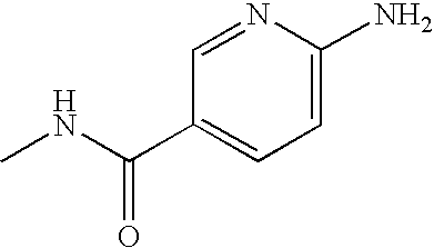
C1=C(N)N=CC(C(NC)=O)=C1
